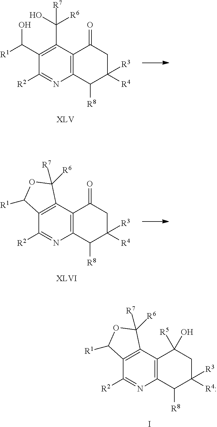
C12=C(C([R8])C([R4:])([R3])CC1(O)[R5])N=C([R2])C1=C2C([R6])([R7])OC1[R1].I.C12=C(C([R8])C([R4])([R3])CC1=O)N=C([R2])C(C([R1])O)=C2C(O)([R6])[R7].C12=C(C([R8])C([R4])([R3])CC1=O)N=C([R2])C1=C2C([R6])([R7])OC1[R1]
